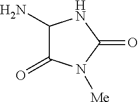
C1(N)C(=O)N([Me])C(=O)N1
